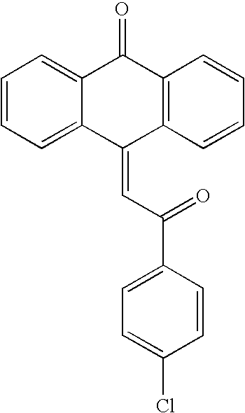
C1=CC=C2C(=C1)C(=O)C1=C(C2=CC(C2=CC=C(Cl)C=C2)=O)C=CC=C1
